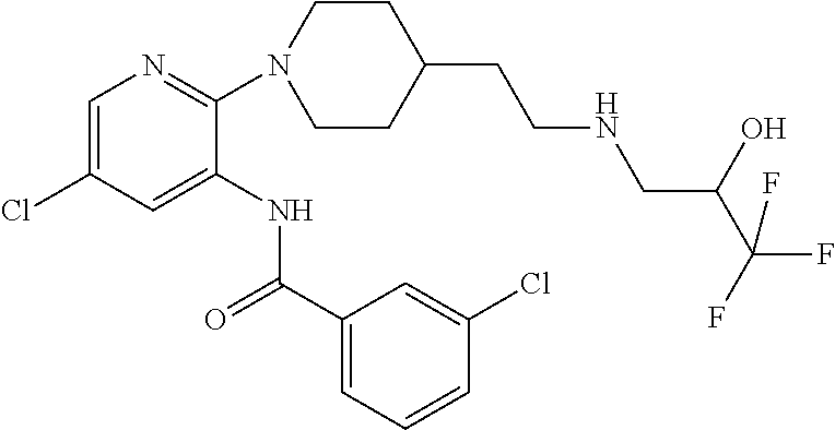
C1(N2CCC(CCNCC(C(F)(F)F)O)CC2)=NC=C(Cl)C=C1NC(C1=CC=CC(Cl)=C1)=O
